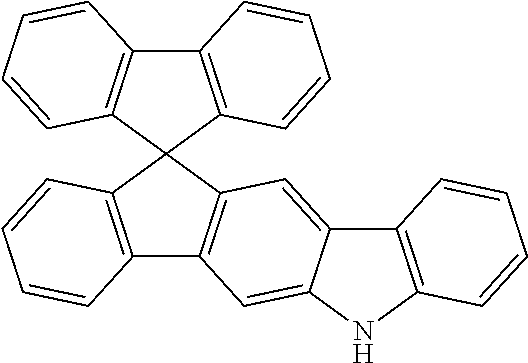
C12=C(C=CC=C1)C1(C3=C2C=CC=C3)C2=C(C3=C1C=CC=C3)C=C1C(=C2)C2=C(N1)C=CC=C2
